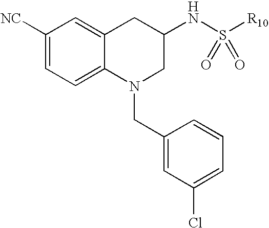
C1([NC])=CC=C2C(=C1)CC(NS([R10])(=O)=O)CN2CC1=CC(Cl)=CC=C1
